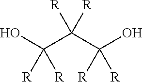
C(C(O)([R])[R])(C(O)([R])[R])([R])[R]
